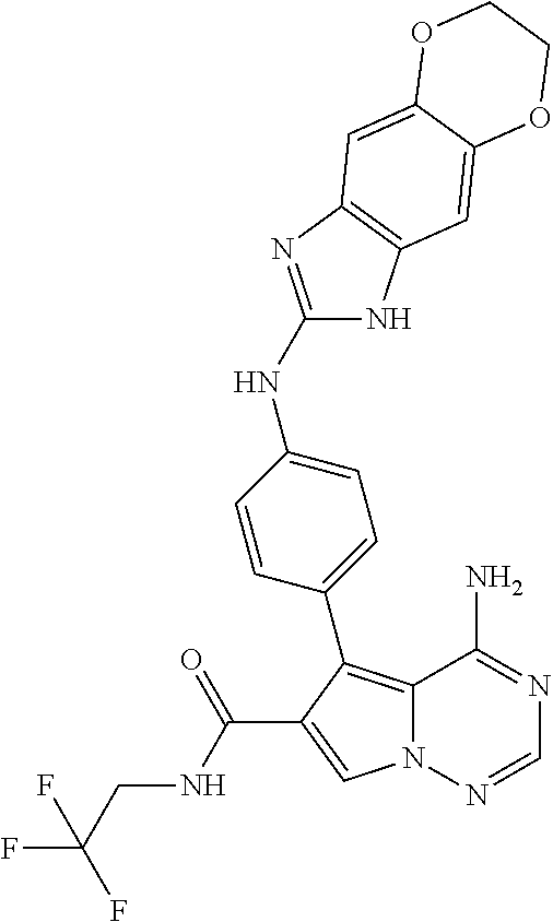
C12=C(C3=CC=C(NC4=NC5=C(N4)C=C4C(=C5)OCCO4)C=C3)C(C(NCC(F)(F)F)=O)=CN1N=CN=C2N
